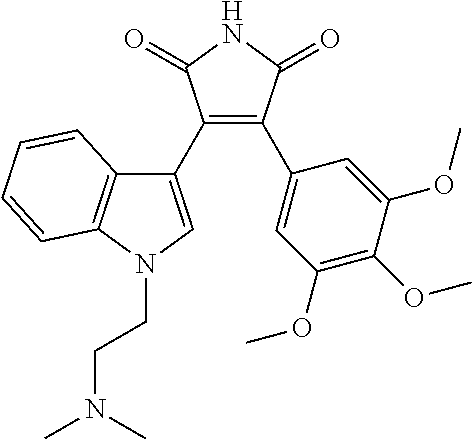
C1(C2=CN(CCN(C)C)C3=C2C=CC=C3)=C(C2=CC(OC)=C(OC)C(OC)=C2)C(=O)NC1=O
